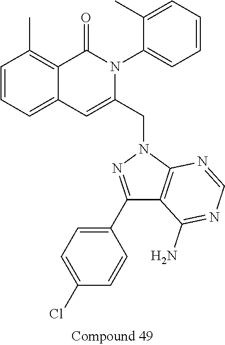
C1=CC=C2C(=C1C)C(=O)N(C1=CC=CC=C1C)C(CN1N=C(C3=CC=C(Cl)C=C3)C3=C1N=CN=C3N)=C2
